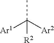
CC([Ar2])([Ar1])[R2]
